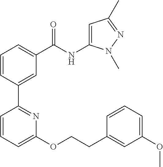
C1=CC(C2=NC(OCCC3=CC(OC)=CC=C3)=CC=C2)=CC(C(NC2=CC(C)=NN2C)=O)=C1
